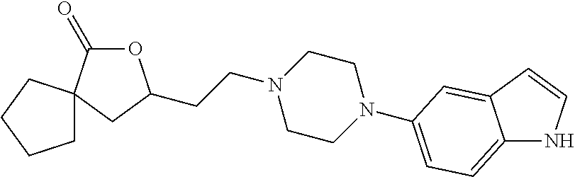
C(CN1CCN(C2=CC=C3NC=CC3=C2)CC1)C1OC(=O)C2(C1)CCCC2
